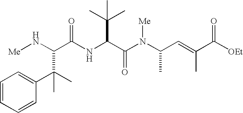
N(C(C(N(C(C=C(C([OEt])=O)C)C)[Me])=O)C(C)(C)C)C(=O)C(N[Me])C(C)(C1=CC=CC=C1)C
